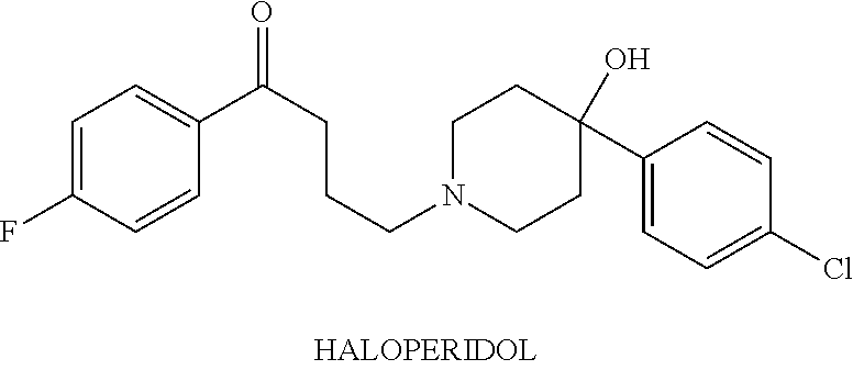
C1=C(F)C=CC(C(CCCN2CCC(C3=CC=C(Cl)C=C3)(O)CC2)=O)=C1
